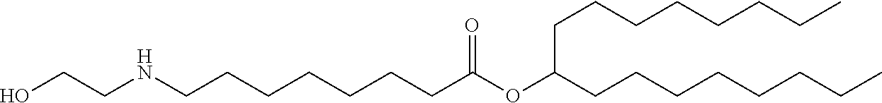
N(CCCCCCCC(=O)OC(CCCCCCCC)CCCCCCCC)CCO
